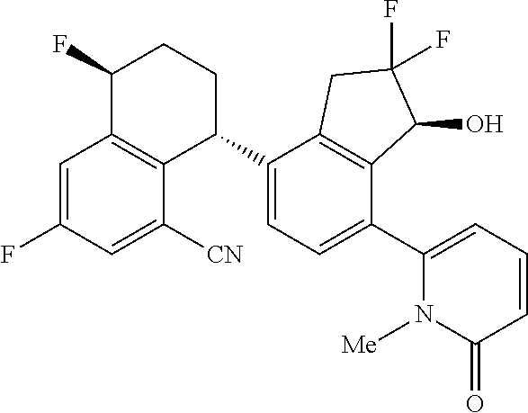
C1=C(F)C=C([CN])C2=C1C(F)CCC2C1=CC=C(C2=CC=CC(=O)N2[Me])C2=C1CC(F)(F)C2O
